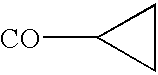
[CO]C1CC1
